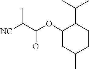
[NC]C(C(OC1CC(C)CCC1C(C)C)=O)=C
